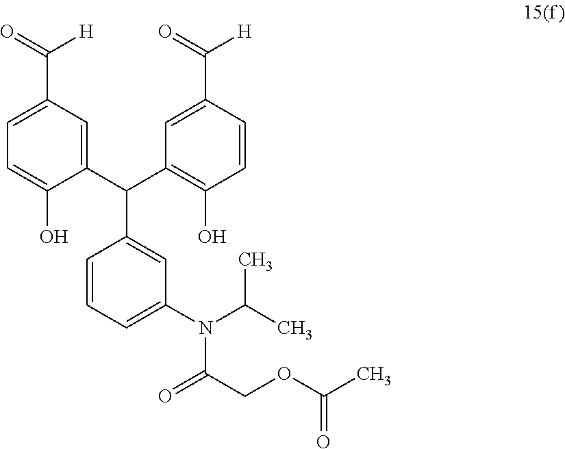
C1=CC=C(N(C(C)C)C(COC(=O)C)=O)C=C1C(C1=CC(C([H])=O)=CC=C1O)C1=C(O)C=CC(C([H])=O)=C1
